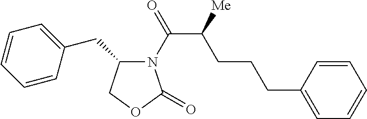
C1=CC(CCCC(C(=O)N2C(=O)OCC2CC2=CC=CC=C2)[Me])=CC=C1
